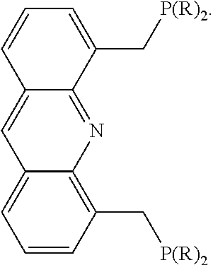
C1=CC(C[P(R)2])=C2C(=C1)C=C1C(=N2)C(C[P(R)2])=CC=C1
